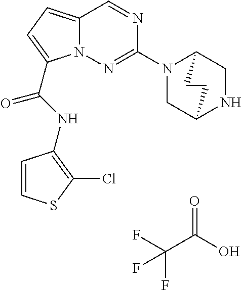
O=C(O)C(F)(F)F.N1=CC2=CC=C(C(NC3=C(Cl)SC=C3)=O)N2N=C1N1CC2NCC1CC2
